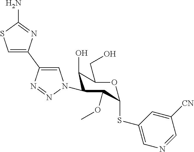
NC1=NC(C2=CN(C3C(O)C(CO)OC(SC4=CN=CC([CN])=C4)C3OC)N=N2)=CS1
